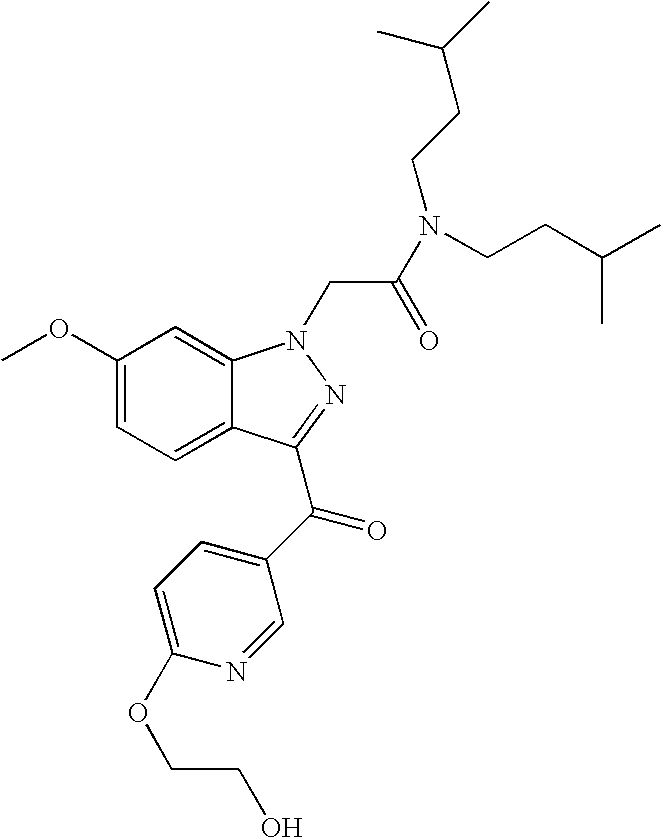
C1(OC)=CC=C2C(=C1)N(CC(N(CCC(C)C)CCC(C)C)=O)N=C2C(C1=CC=C(OCCO)N=C1)=O
